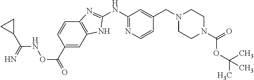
C12=C(C=C(C(=O)ONC(C3CC3)=N)C=C1)NC(NC1=NC=CC(CN3CCN(C(=O)OC(C)(C)C)CC3)=C1)=N2
